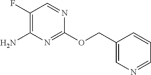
C1(COC2=NC(N)=C(F)C=N2)=CN=CC=C1
